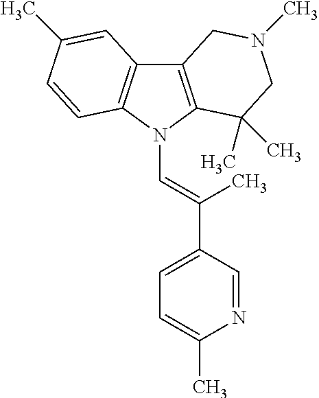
C12=C(N(C=C(C3=CC=C(C)N=C3)C)C3=C1C=C(C)C=C3)C(C)(C)CN(C)C2
